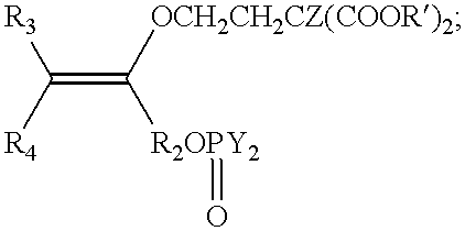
C(=C([OCH2CH2CZ(COOR)2])[R2OPY2]=O)([R3])[R4]
